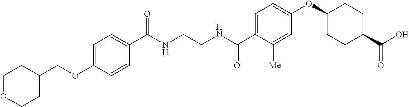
C1(C(NCCNC(C2=CC=C(OC3CCC(C(O)=O)CC3)C=C2[Me])=O)=O)=CC=C(OCC2CCOCC2)C=C1
